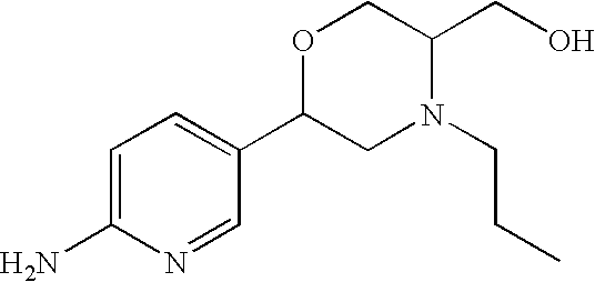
C1=C(N)N=CC(C2CN(CCC)C(CO)CO2)=C1
